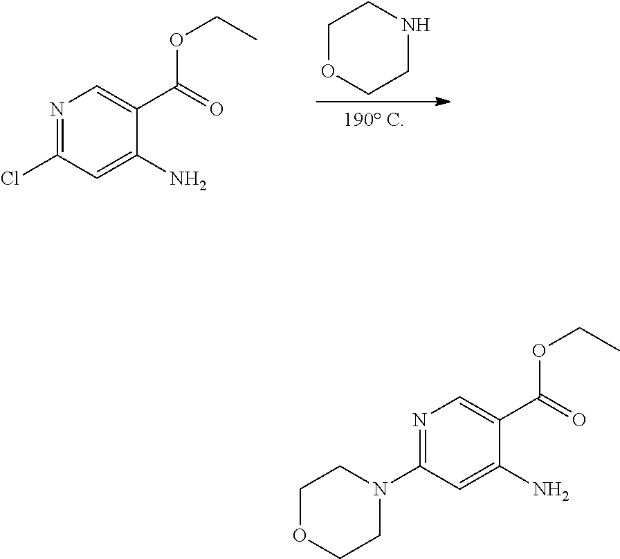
N1=C(N2CCOCC2)C=C(N)C(C(=O)OCC)=C1.N1=C(Cl)C=C(N)C(C(=O)OCC)=C1.N1CCOCC1
